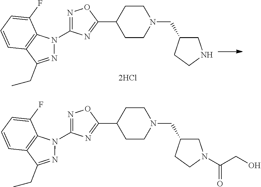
C1=CC=C(F)C2=C1C(CC)=NN2C1=NOC(C2CCN(CC3CNCC3)CC2)=N1.C1=CC=C(F)C2=C1C(CC)=NN2C1=NOC(C2CCN(CC3CN(C(CO)=O)CC3)CC2)=N1
